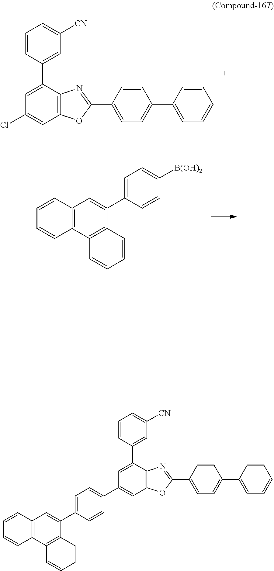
C1=C(C2=CC([CN])=CC=C2)C2=C(C=C1Cl)OC(C1=CC=C(C3=CC=CC=C3)C=C1)=N2.C1(C2=CC3=C(C4=C2C=CC=C4)C=CC=C3)=CC=C([B(OH)2])C=C1.C1=C(C2=CC([CN])=CC=C2)C2=C(C=C1C1=CC=C(C3=CC4=C(C5=C3C=CC=C5)C=CC=C4)C=C1)OC(C1=CC=C(C3=CC=CC=C3)C=C1)=N2
